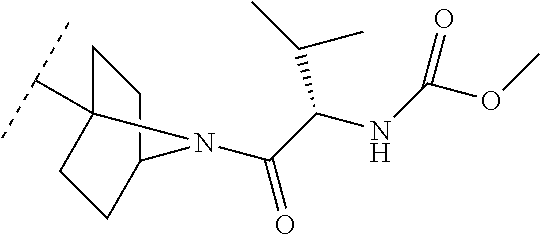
C(C(NC(OC)=O)C(C)C)(=O)N1C2(C(C)C)CCC1CC2
